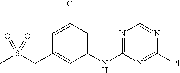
C1=C(Cl)C=C(NC2=NC=NC(Cl)=N2)C=C1CS(C)(=O)=O
